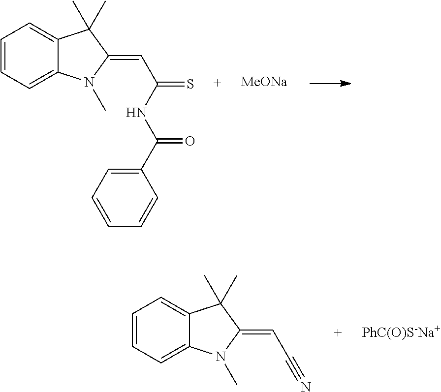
C1=CC=C2C(=C1)C(C)(C)C(=CC(=S)NC(C1=CC=CC=C1)=O)N2C.[MeONa].C1=CC=C2C(=C1)C(C)(C)C(=CC#N)N2C.[PhC(O)S-Na+]
